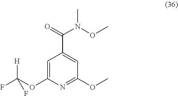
C1=C(OC(F)(F)[H])N=C(OC)C=C1C(=O)N(OC)C
